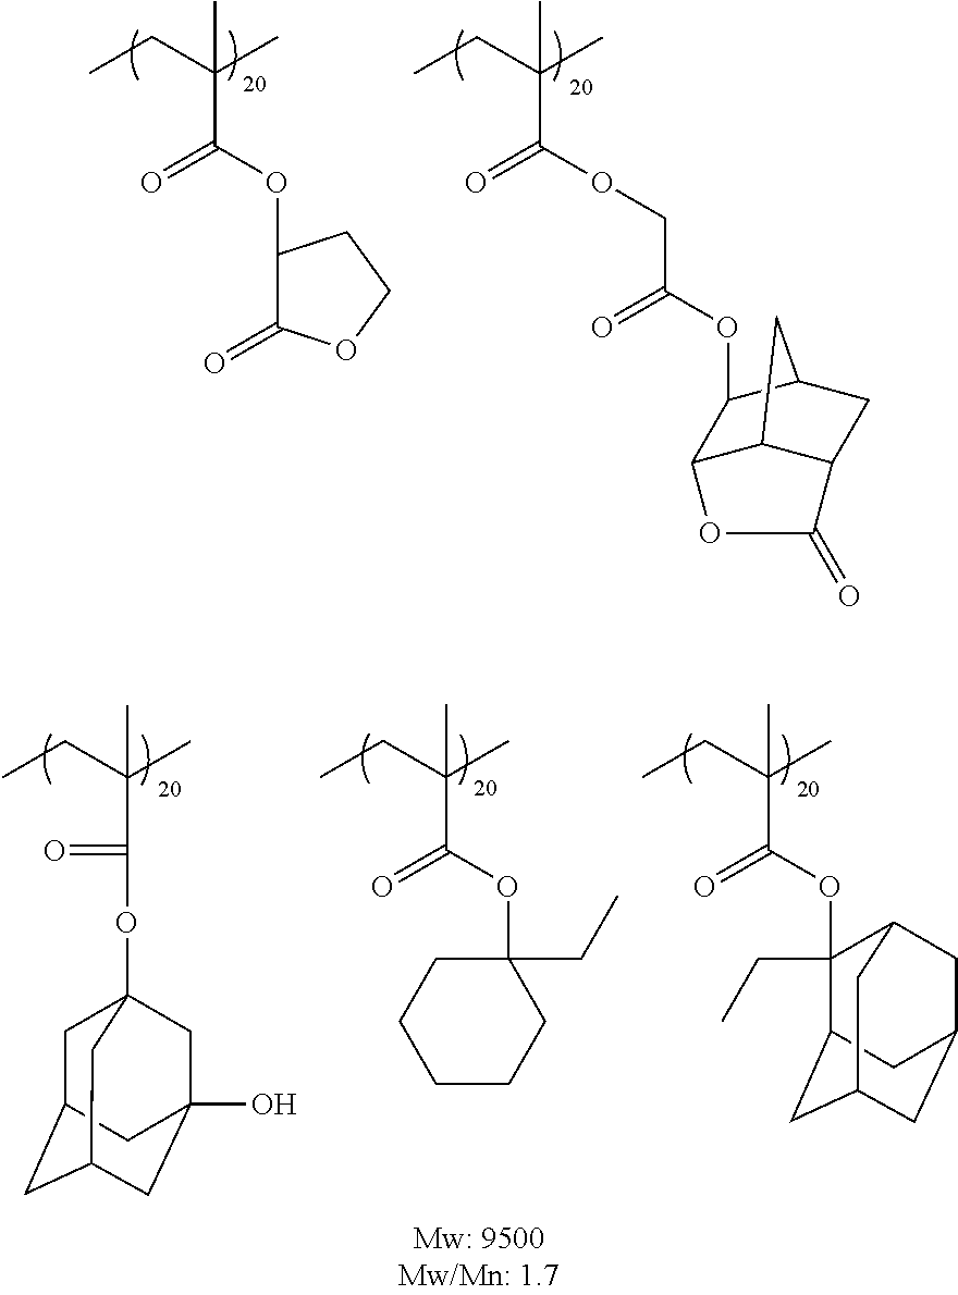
CCC(C)(C)C(=O)OC1C(=O)OCC1.O(C(C(CC)(C)C)=O)CC(OC1C2OC(=O)C3C2CC1C3)=O.CCC(C)(C)C(OC12CC3CC(CC(O)(C1)C3)C2)=O.CCC(C)(C)C(=O)OC1(CC)CCCCC1.CCC(C)(C)C(=O)OC1(CC)C2CC3CC(CC1C3)C2
